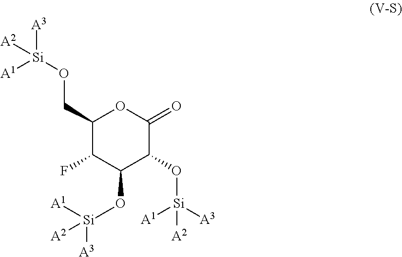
C1(CO[Si]([A2])([A3])[A1])C(F)C(O[Si]([A1])([A2])[A3])C(O[Si]([A1])([A3])[A2])C(=O)O1
